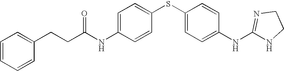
C1=C(NC(CCC2=CC=CC=C2)=O)C=CC(SC2=CC=C(NC3=NCCN3)C=C2)=C1
